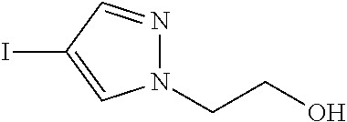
N1(CCO)N=CC(I)=C1
